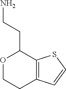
C12=C(SC=C1)C(CCN)OCC2
